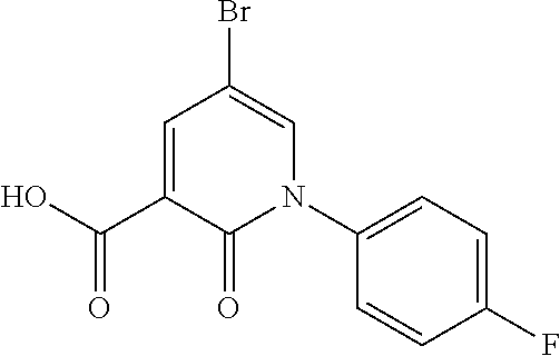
C1(N2C(=O)C(C(O)=O)=CC(Br)=C2)=CC=C(F)C=C1
